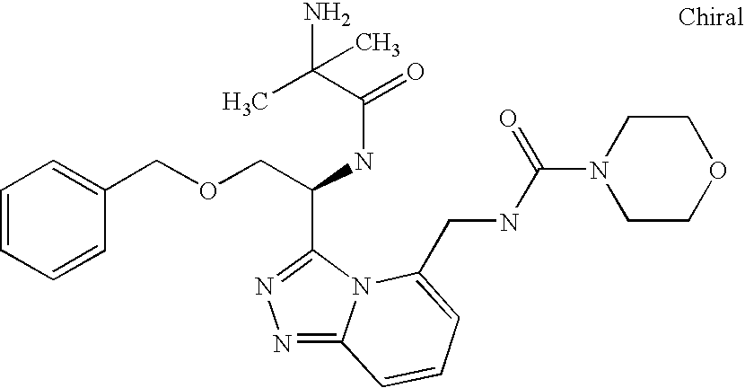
C(C(NC(=O)C(C)(N)C)C1=NN=C2N1C(CNC(N1CCOCC1)=O)=CC=C2)OCC1=CC=CC=C1
